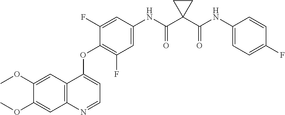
C1=C(OC)C(OC)=CC2=C1C(OC1=C(F)C=C(NC(C3(C(NC4=CC=C(F)C=C4)=O)CC3)=O)C=C1F)=CC=N2
